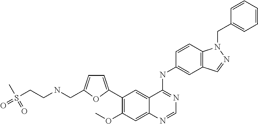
C1=NC2=CC(OC)=C(C3=CC=C(CNCCS(C)(=O)=O)O3)C=C2C(NC2=CC3=C(C=C2)N(CC2=CC=CC=C2)N=C3)=N1
